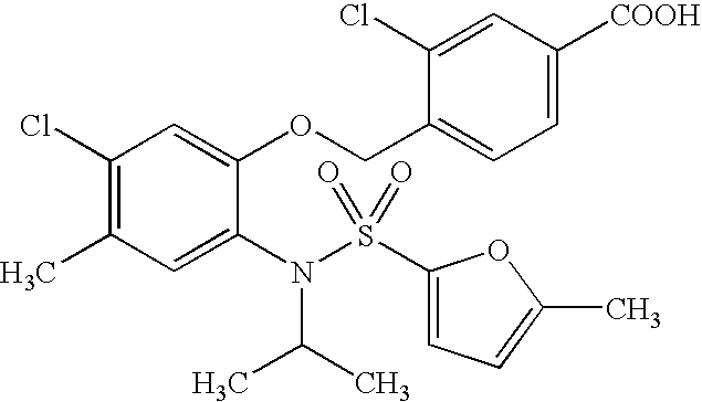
C1(Cl)=C(C)C=C(N(C(C)C)S(=O)(=O)C2=CC=C(C)O2)C(OCC2=CC=C([COOH])C=C2Cl)=C1
